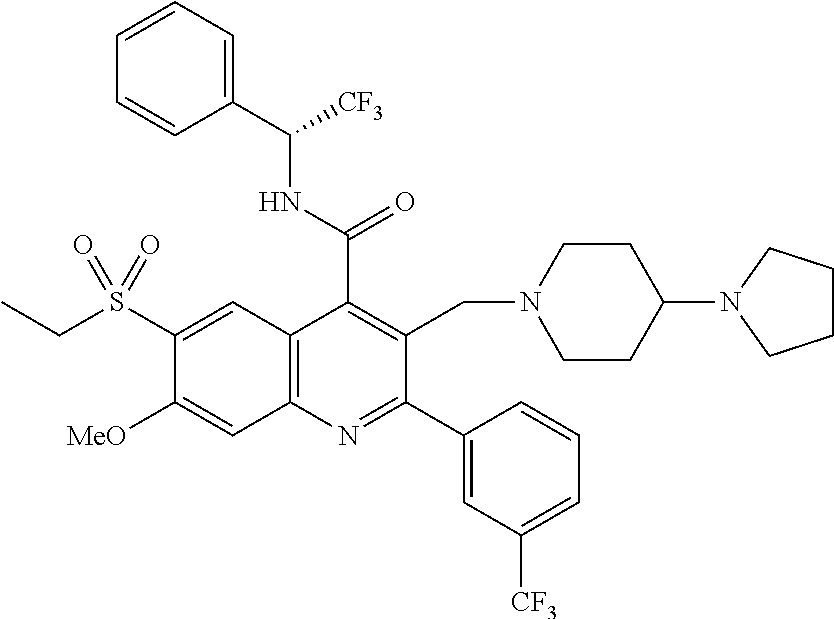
C1(S(CC)(=O)=O)=CC2=C(C=C1[MeO])N=C(C1=CC([CF3])=CC=C1)C(CN1CCC(N3CCCC3)CC1)=C2C(NC([CF3])C1=CC=CC=C1)=O
